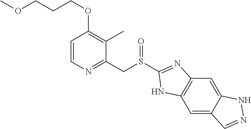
C1=CN=C(CS(C2=NC3=C(C=C4C(=C3)NN=C4)N2)=O)C(C)=C1OCCCOC
